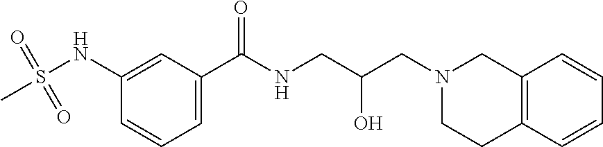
C1(C(NCC(CN2CC3=C(CC2)C=CC=C3)O)=O)=CC=CC(NS(C)(=O)=O)=C1
